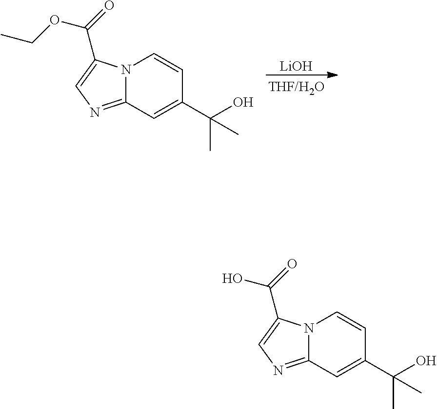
[LiOH].N12C(=NC=C1C(=O)OCC)C=C(C(O)(C)C)C=C2.N12C(=NC=C1C(=O)O)C=C(C(O)(C)C)C=C2
